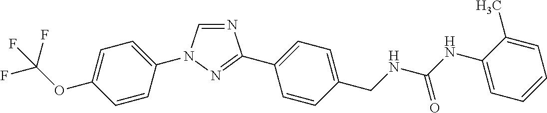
C1=C(N2C=NC(C3=CC=C(CNC(NC4=CC=CC=C4C)=O)C=C3)=N2)C=CC(OC(F)(F)F)=C1
